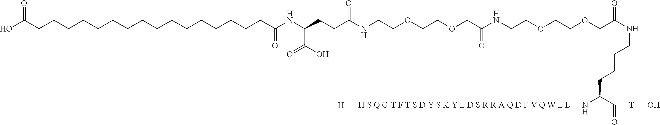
OC(CCCCCCCCCCCCCCCCC(NC(CCC(NCCOCCOCC(NCCOCCOCC(NCCCCC(N[H S Q G T F T S D Y S K Y L D S R R A Q D F V Q W L L][H])C([T]O)=O)=O)=O)=O)C(O)=O)=O)=O
